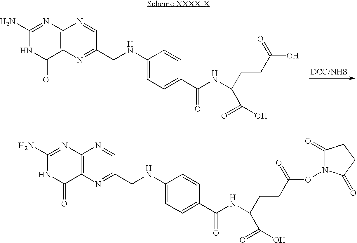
C12=C(N=C(CNC3=CC=C(C(NC(CCC(O)=O)C(=O)O)=O)C=C3)C=N1)C(=O)NC(N)=N2.C12=C(N=C(CNC3=CC=C(C(NC(CCC(ON4C(=O)CCC4=O)=O)C(=O)O)=O)C=C3)C=N1)C(=O)NC(N)=N2
